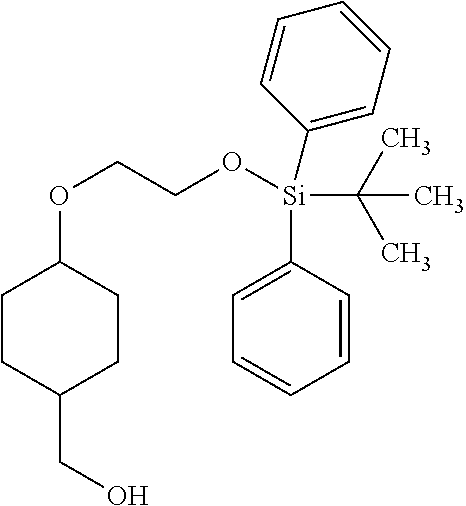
C1CC(CO)CCC1OCCO[Si](C1=CC=CC=C1)(C1=CC=CC=C1)C(C)(C)C
